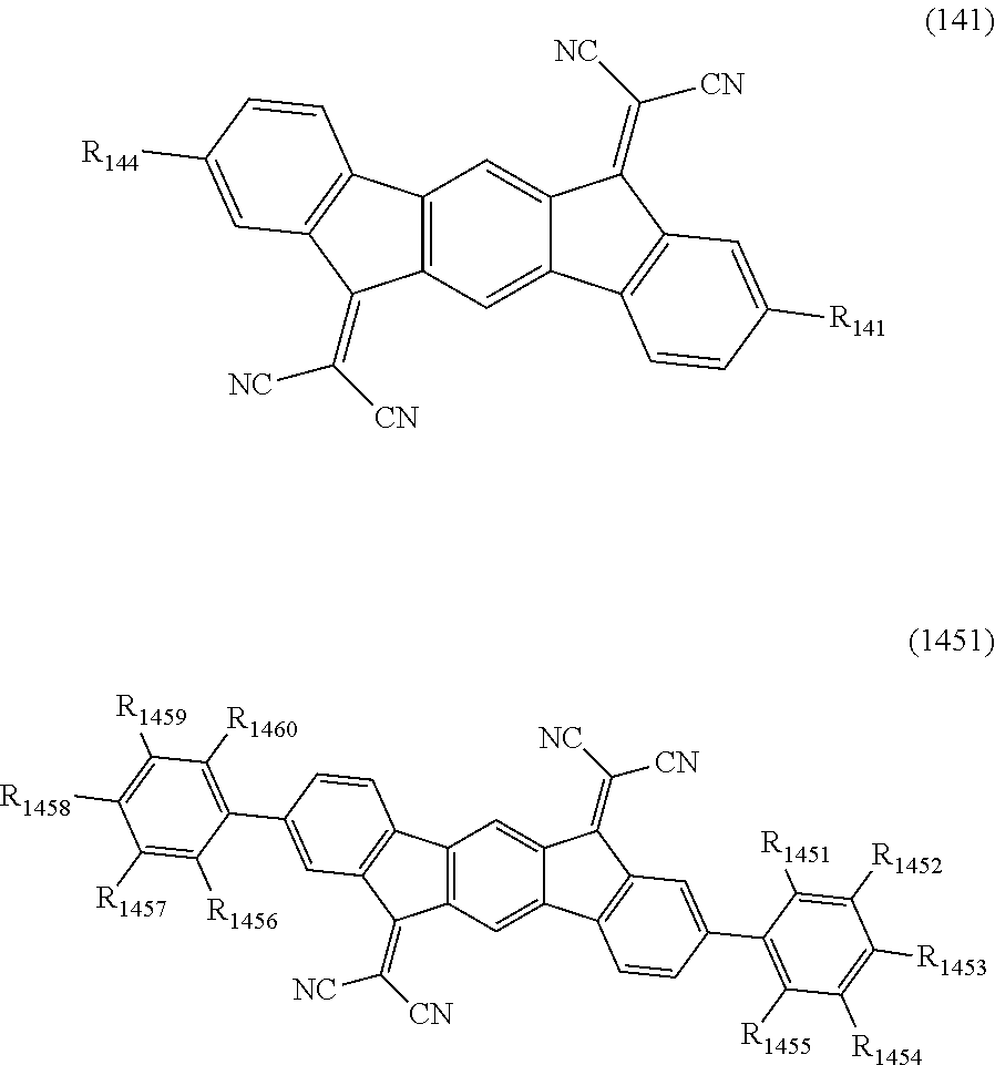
C12=C(C=C3C(=C1)C(=C([NC])[CN])C1=C3C=CC([R141])=C1)C(=C([CN])[NC])C1=C2C=CC([R144])=C1.C12=C(C=C3C(=C1)C(=C([NC])[CN])C1=C3C=CC(C3=C([R1455])C([R1454])=C([R1453])C([R1452])=C3[R1451])=C1)C(=C([CN])[NC])C1=C2C=CC(C2=C([R1460])C([R1459])=C([R1458])C([R1457])=C2[R1456])=C1
